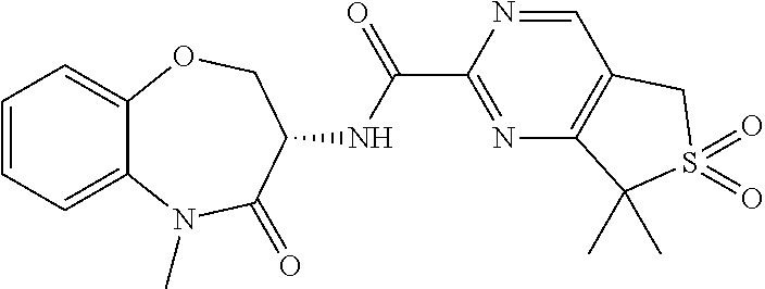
C1=CC=C2C(=C1)OCC(NC(=O)C1=NC3=C(C=N1)CS(=O)(=O)C3(C)C)C(=O)N2C
